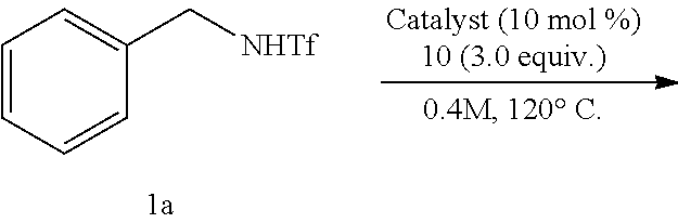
C1=CC=CC(C[NHTf])=C1
